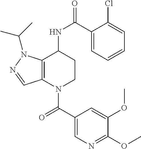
C(=O)(N1CCC(NC(=O)C2=CC=CC=C2Cl)C2=C1C=NN2C(C)C)C1=CN=C(OC)C(OC)=C1
